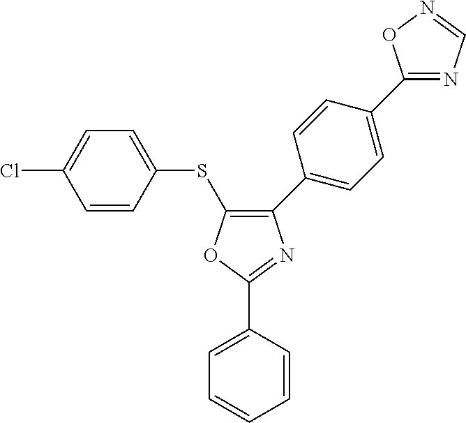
O1C(C2=CC=CC=C2)=NC(C2=CC=C(C3=NC=NO3)C=C2)=C1SC1=CC=C(Cl)C=C1
